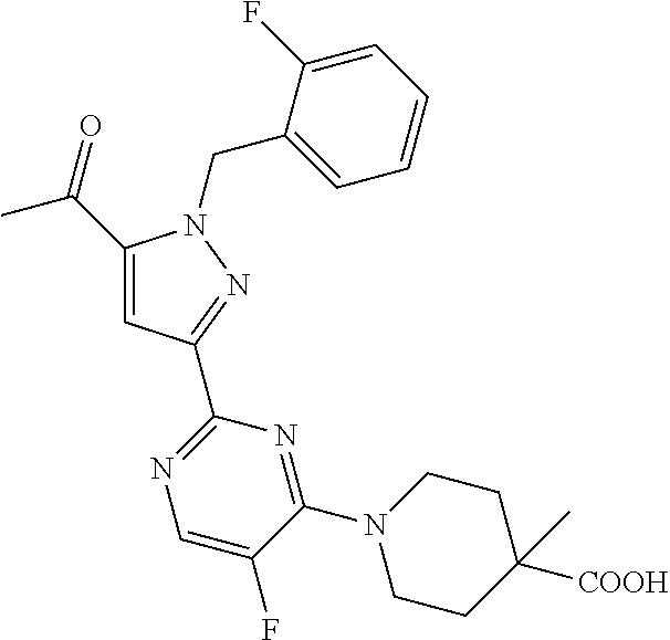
CC(=O)C1=CC(C2=NC=C(F)C(N3CCC([COOH])(C)CC3)=N2)=NN1CC1=CC=CC=C1F
